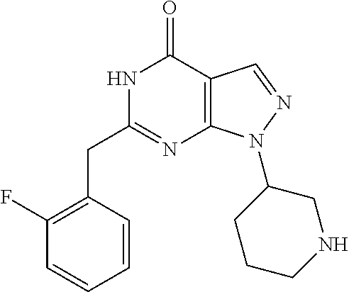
N1C(CC2=C(F)C=CC=C2)=NC2=C(C1=O)C=NN2C1CCCNC1
